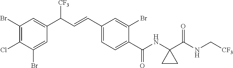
C1(Br)=C(Cl)C(Br)=CC(C(C=CC2=CC=C(C(NC3(C(NC[CF3])=O)CC3)=O)C(Br)=C2)[CF3])=C1
